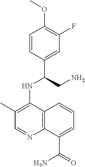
C1=CC(C(CN)NC2=C(C)C=NC3=C2C=CC=C3C(=O)N)=CC(F)=C1OC
